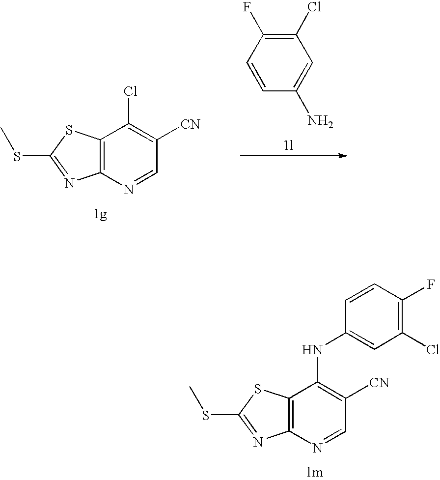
C12=C(N=CC([CN])=C1Cl)N=C(SC)S2.C1(Cl)=C(F)C=CC(N)=C1.C12=C(N=CC([CN])=C1NC1=CC(Cl)=C(F)C=C1)N=C(SC)S2
